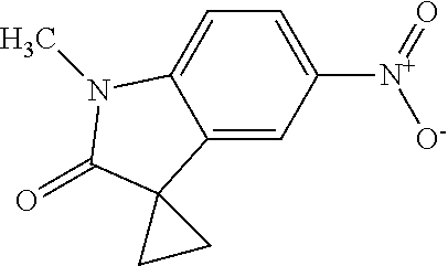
C12=CC=C([N+](=O)[O-])C=C1C1(C(=O)N2C)CC1
